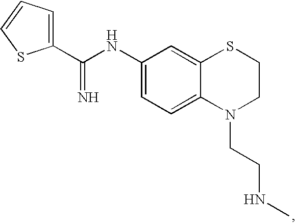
C1(C(NC2=CC=C3C(=C2)SCCN3CCNC)=N)=CC=CS1
